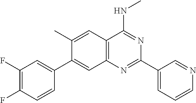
CC1=CC2=C(N=C(C3=CC=CN=C3)N=C2NC)C=C1C1=CC(F)=C(F)C=C1
